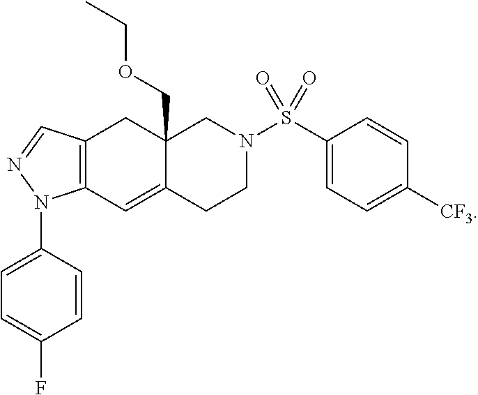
C12=C(C=C3C(COCC)(C1)CN(S(=O)(=O)C1=CC=C([CF3])C=C1)CC3)N(C1=CC=C(F)C=C1)N=C2
